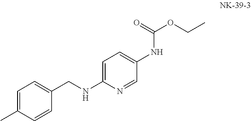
C(NC1=CC=C(NC(=O)OCC)C=N1)C1=CC=C(C)C=C1
